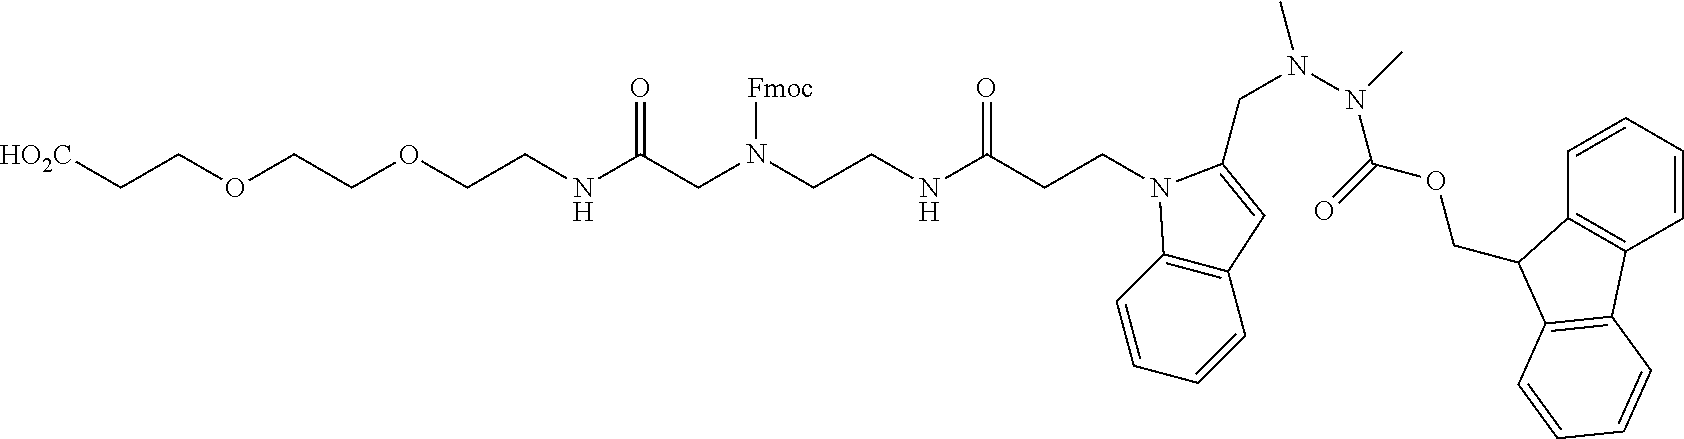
C12=C(C=CC=C1)C=C(CN(N(C(OCC1C3=C(C=CC=C3)C3=C1C=CC=C3)=O)C)C)N2CCC(NCCN(CC(NCCOCCOCC[HO2C])=O)[Fmoc])=O
